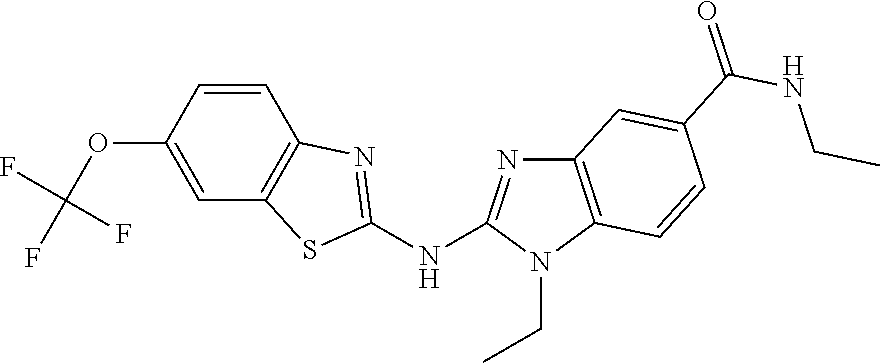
O(C1=CC2=C(C=C1)N=C(NC1=NC3=C(N1CC)C=CC(C(NCC)=O)=C3)S2)C(F)(F)F
